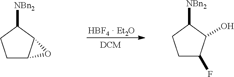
C1C2C(C([NBn2])C1)O2.C1C(F)C(O)C([NBn2])C1.[HBF4  Et2O]
